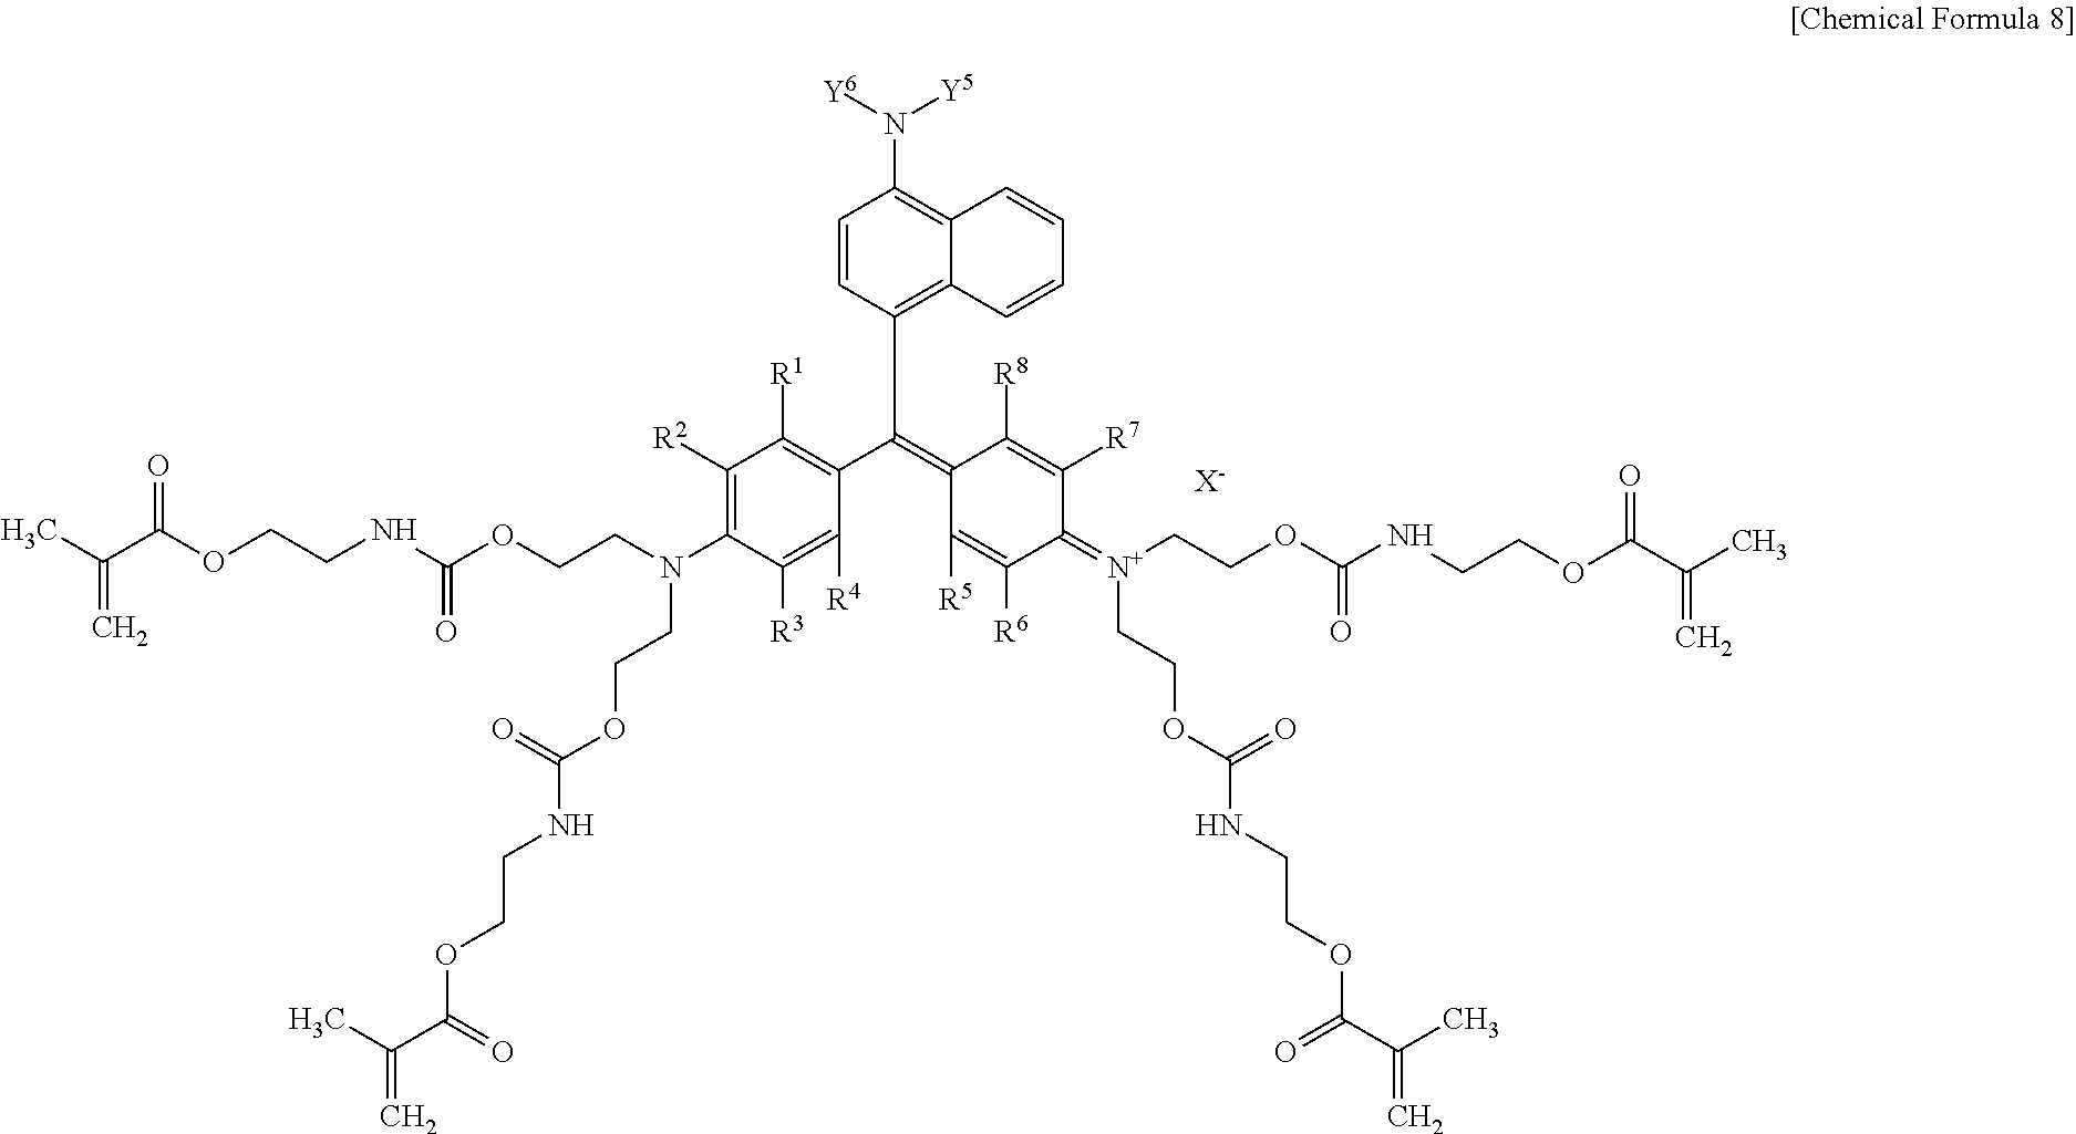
C1=CC(C(=C2C([R5])=C([R6])C(=[N+](CCOC(NCCOC(C(C)=C)=O)=O)CCOC(NCCOC(C(C)=C)=O)=O)C([R7])=C2[R8])C2=C([R1])C([R2])=C(N(CCOC(=O)NCCOC(C(C)=C)=O)CCOC(NCCOC(C(C)=C)=O)=O)C([R3])=C2[R4])=C2C(=C1N([Y6])[Y5])C=CC=C2.[X-]
